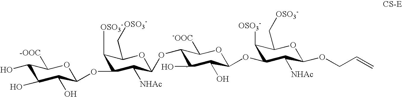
C1(O)C(O)C(O)C(OC2C([OSO3-])C(C[OSO3-])OC(OC3C(O)C(O)C(OC4C([OSO3-])C(C[OSO3-])OC(OCC=C)C4[NHAc])OC3[-OOC])C2[NHAc])OC1[-OOC]
